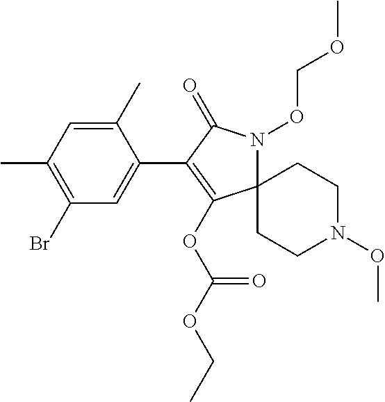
C1(C)=CC(C)=C(Br)C=C1C1=C(OC(OCC)=O)C2(N(OCOC)C1=O)CCN(OC)CC2
